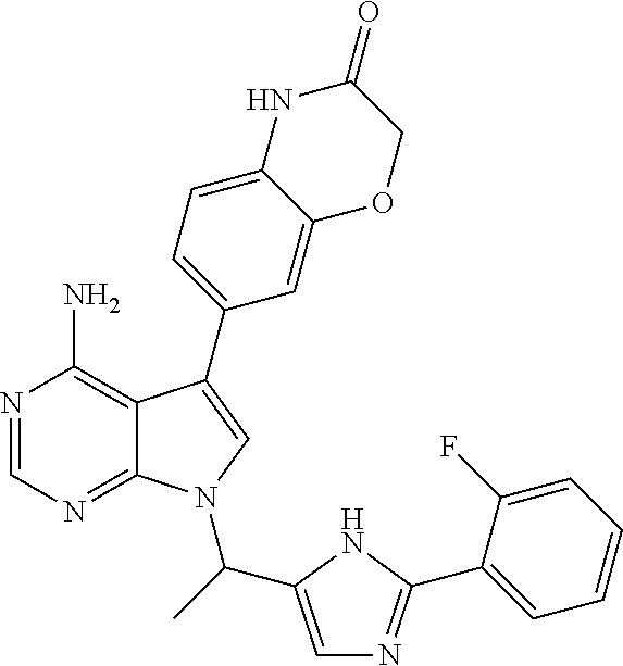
N1=CN=C2C(=C1N)C(C1=CC=C3C(=C1)OCC(=O)N3)=CN2C(C1=CN=C(C2=CC=CC=C2F)N1)C
